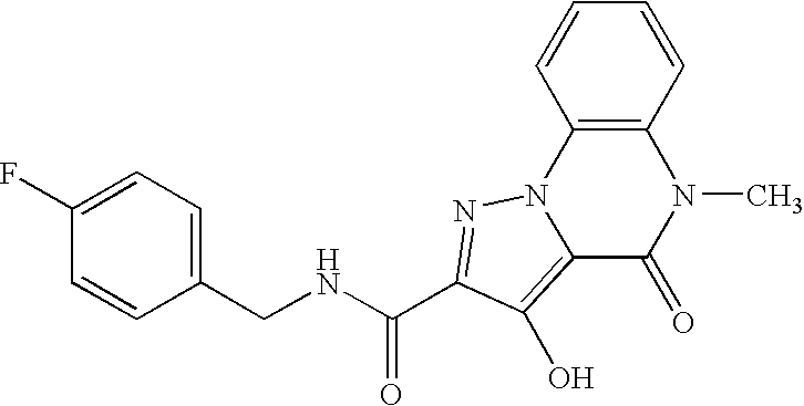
N(CC1=CC=C(F)C=C1)C(C1=NN2C3=C(N(C)C(=O)C2=C1O)C=CC=C3)=O
